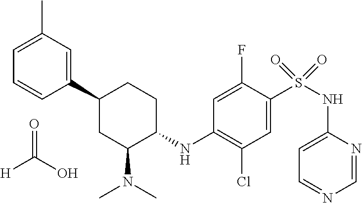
C1(NC2=C(Cl)C=C(S(NC3=CC=NC=N3)(=O)=O)C(F)=C2)CCC(C2=CC(C)=CC=C2)CC1N(C)C.O=C([H])O
